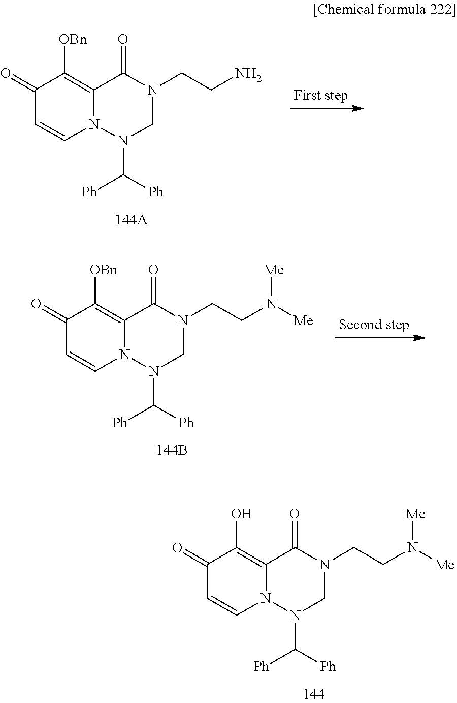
C1(=O)C=CN2C(=C1[OBn])C(=O)N(CCN)CN2C([Ph])[Ph].C1(=O)C=CN2C(=C1[OBn])C(=O)N(CCN([Me])[Me])CN2C([Ph])[Ph].C1(=O)C=CN2C(=C1O)C(=O)N(CCN([Me])[Me])CN2C([Ph])[Ph]
